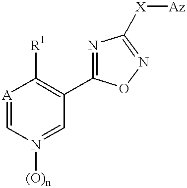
[A]1=CN([(O)n])=CC(C2=NC([X][Az])=NO2)=C1[R1]
